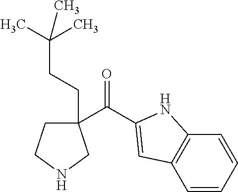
C(=O)(C1(CCC(C)(C)C)CCNC1)C1=CC2=C(C=CC=C2)N1
